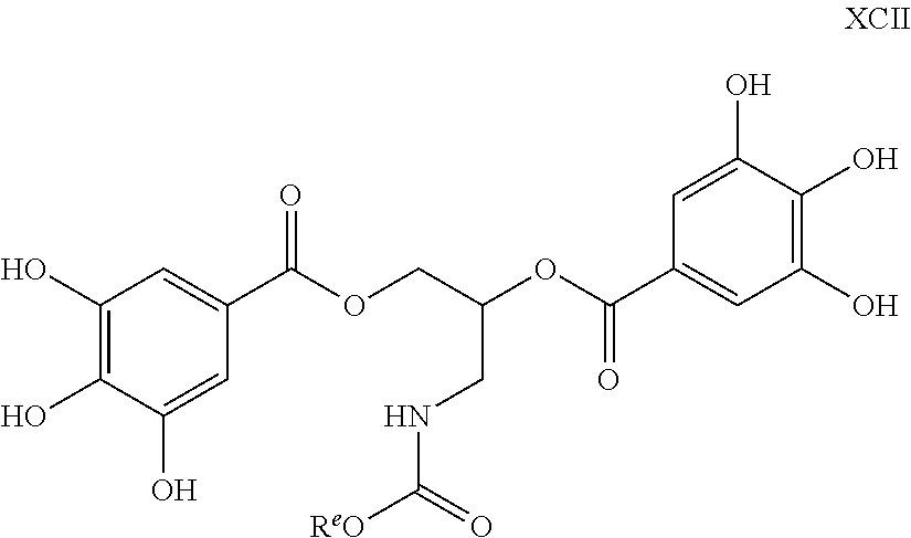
C1(O)=C(O)C(O)=CC(C(=O)OCC(CNC(=O)[ReO])OC(=O)C2=CC(O)=C(O)C(O)=C2)=C1
